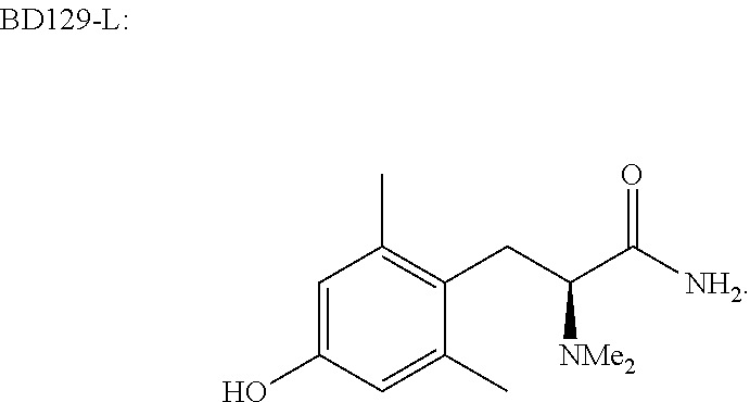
C1=C(O)C=C(C)C(CC(C([NH2])=O)[NMe2])=C1C
